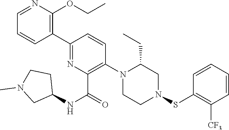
C1=NC(OCC)=C(C2=NC(C(=O)NC3CCN(C)C3)=C(N3CCN(SC4=C([CF3])C=CC=C4)CC3CC)C=C2)C=C1
